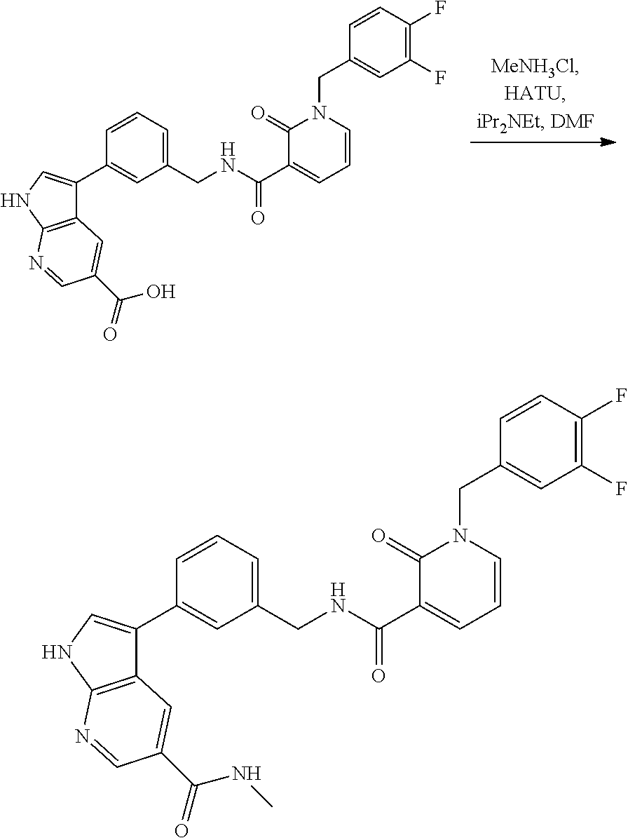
C1(CNC(C2=CC=CN(CC3=CC(F)=C(F)C=C3)C2=O)=O)=CC=CC(C2=CNC3=C2C=C(C(=O)NC)C=N3)=C1.C1(CNC(C2=CC=CN(CC3=CC(F)=C(F)C=C3)C2=O)=O)=CC=CC(C2=CNC3=C2C=C(C(=O)O)C=N3)=C1
